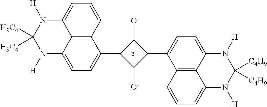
C12=C3C(=CC=C1C1C([O-])C(C4=CC=C5C6=C4C=CC=C6N([H])C([C4H9])([C4H9])N5[H])C1[O-])N([H])C([H9C4])([H9C4])N([H])C3=CC=C2
